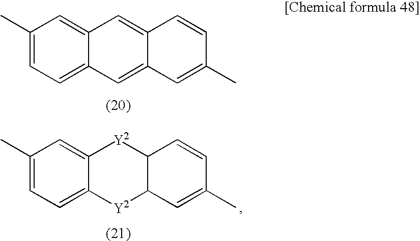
C1(C)=CC=C2C(=C1)C=C1C(=C2)C=C(C)C=C1.C1(C)=CC=C2C(=C1)[Y2]C1C([Y2]2)C=C(C)C=C1
